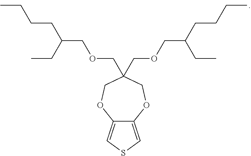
C12=CSC=C1OCC(COCC(CCCC)CC)(COCC(CCCC)CC)CO2
